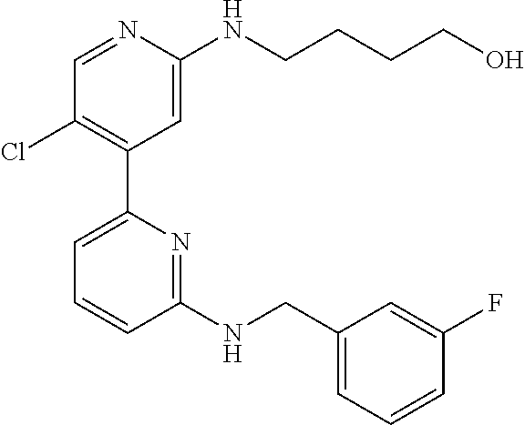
C1=NC(NCCCCO)=CC(C2=CC=CC(NCC3=CC=CC(F)=C3)=N2)=C1Cl
